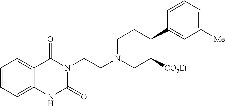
C1=CC=C2C(=C1)C(=O)N(CCN1CC([CO2Et])C(C3=CC([Me])=CC=C3)CC1)C(=O)N2
